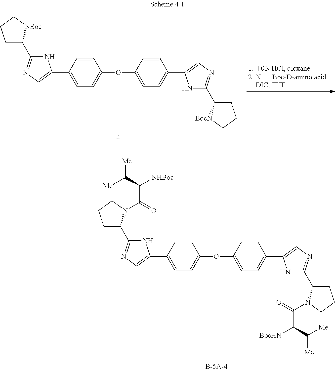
N1C(C2CCCN2C(=O)C([NHBoc])C([Me])[Me])=NC=C1C1=CC=C(OC2=CC=C(C3=CN=C(C4CCCN4C(C([BocHN])C([Me])[Me])=O)N3)C=C2)C=C1.N1C(C2CCC[NBoc]2)=NC=C1C1=CC=C(OC2=CC=C(C3=CN=C(C4CCC[BocN]4)N3)C=C2)C=C1.N[Boc-D-amino acid]
